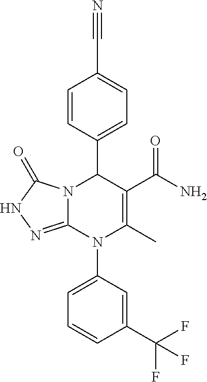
C1=CC(C2N3C(=NNC3=O)N(C3=CC=CC(C(F)(F)F)=C3)C(C)=C2C(N)=O)=CC=C1C#N
